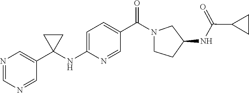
N1=CN=CC(C2(NC3=CC=C(C(N4CCC(NC(=O)C5CC5)C4)=O)C=N3)CC2)=C1
